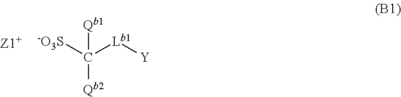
[-O3S]C([Lb1][Y])([Qb1])[Qb2]
